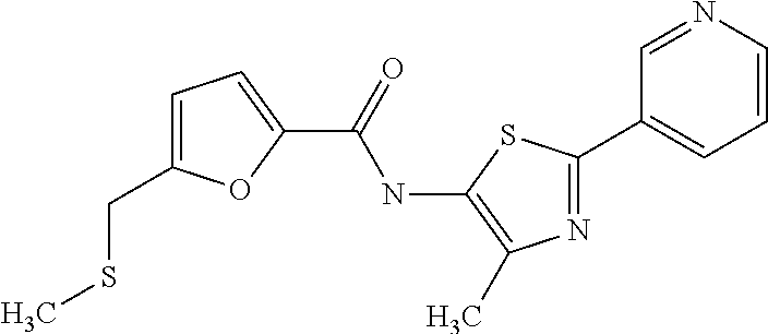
N1=C(C2=CC=CN=C2)SC(NC(=O)C2=CC=C(CSC)O2)=C1C
